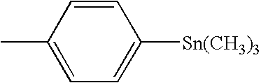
CC1=CC=C([Sn(CH3)3])C=C1
